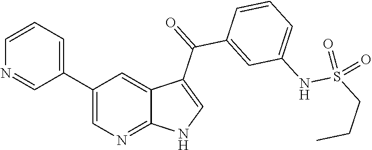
C1(C2=CC=CN=C2)=CN=C2C(=C1)C(C(=O)C1=CC(NS(CCC)(=O)=O)=CC=C1)=CN2
